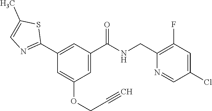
C1(C2=NC=C(C)S2)=CC(C(NCC2=C(F)C=C(Cl)C=N2)=O)=CC(OCC#C)=C1
